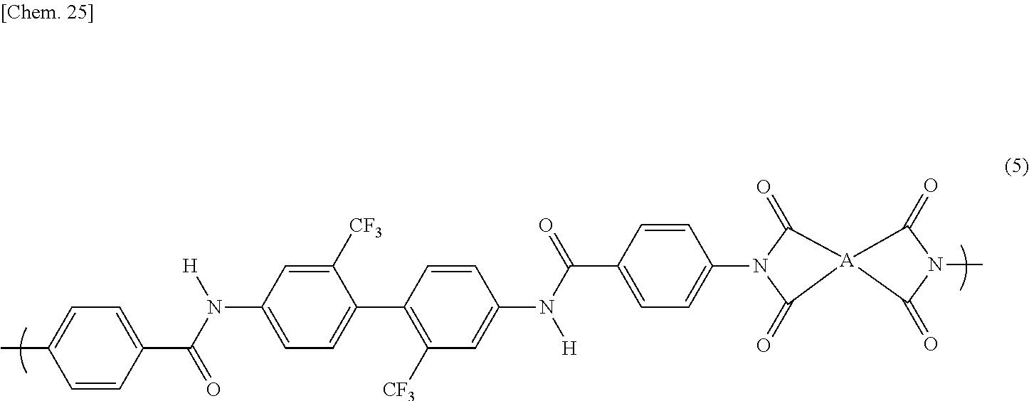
C1=CC(C(N(C2=CC=C(C3=C([CF3])C=C(N(C(=O)C4=CC=C(N5C(=O)[A]6(C5=O)C(=O)N(C)C6=O)C=C4)[H])C=C3)C([CF3])=C2)[H])=O)=CC=C1C
